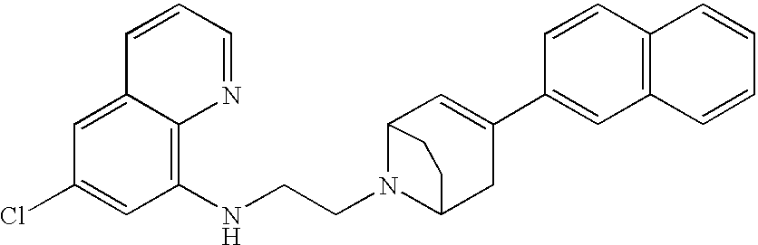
C1(Cl)=CC(NCCN2C3CC(C4=CC5=C(C=C4)C=CC=C5)=CC2CC3)=C2C(=C1)C=CC=N2
